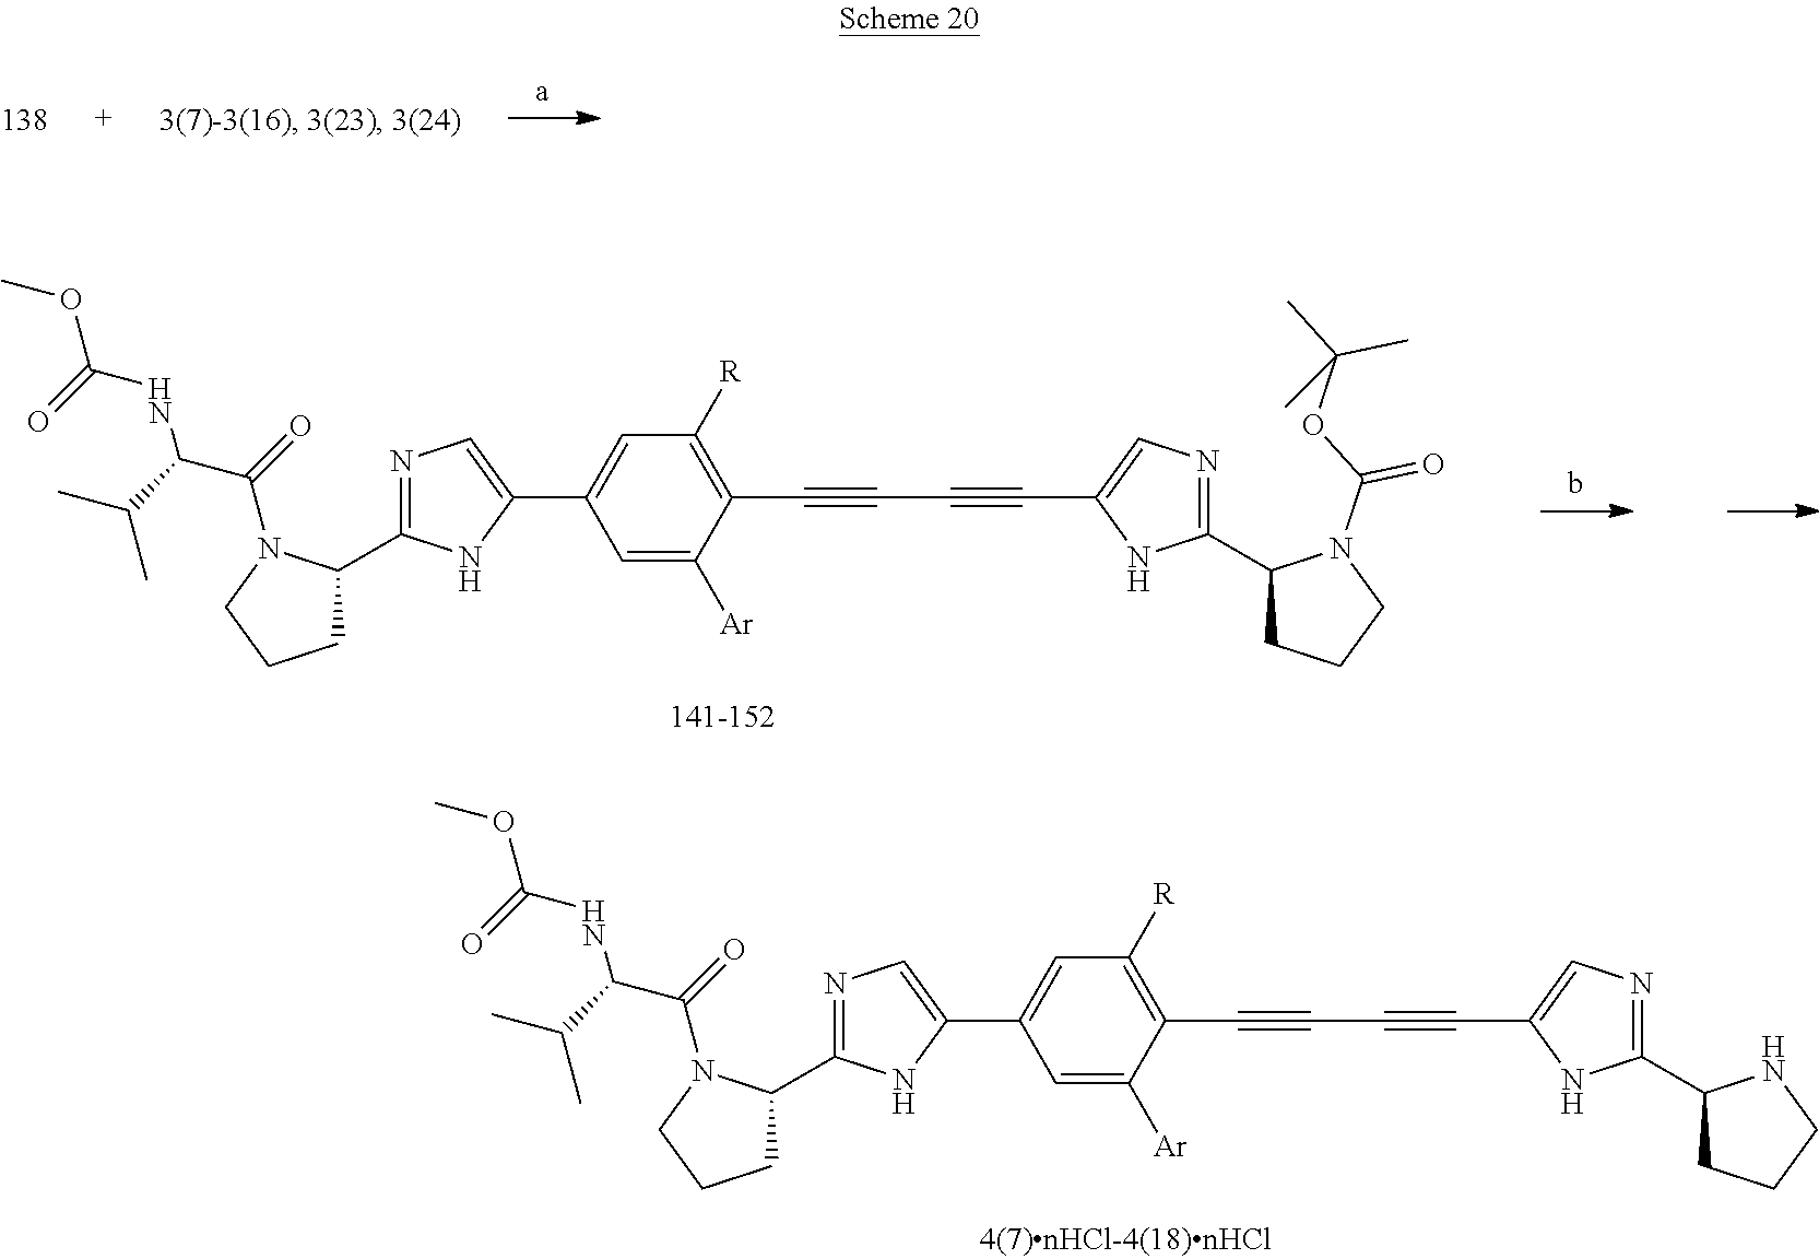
C(#CC#CC1=CN=C(C2CCCN2C(OC(C)(C)C)=O)N1)C1=C([R])C=C(C2=CN=C(C3CCCN3C(=O)C(NC(=O)OC)C(C)C)N2)C=C1[Ar].C(#CC#CC1=CN=C(C2CCCN2)N1)C1=C([R])C=C(C2=CN=C(C3CCCN3C(=O)C(NC(=O)OC)C(C)C)N2)C=C1[Ar]
